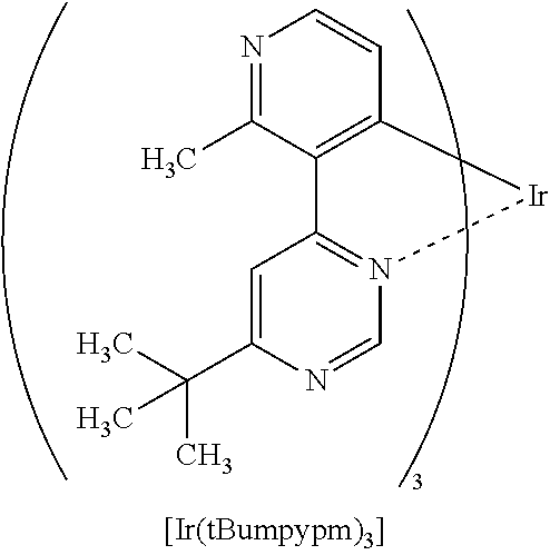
C(C1=CC2=N(C=N1)[Ir]C1=C2C(C)=NC=C1)(C)(C)C
